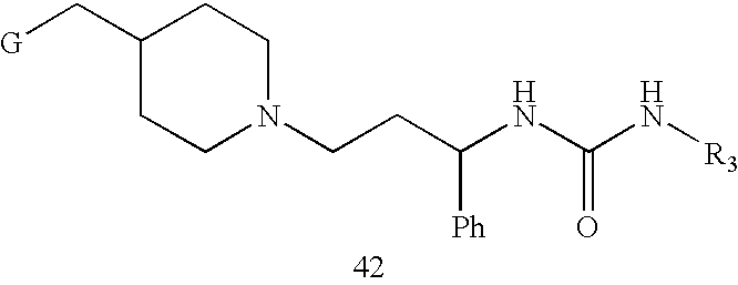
C1CN(CCC(NC(N[R3])=O)[Ph])CCC1C[G]
